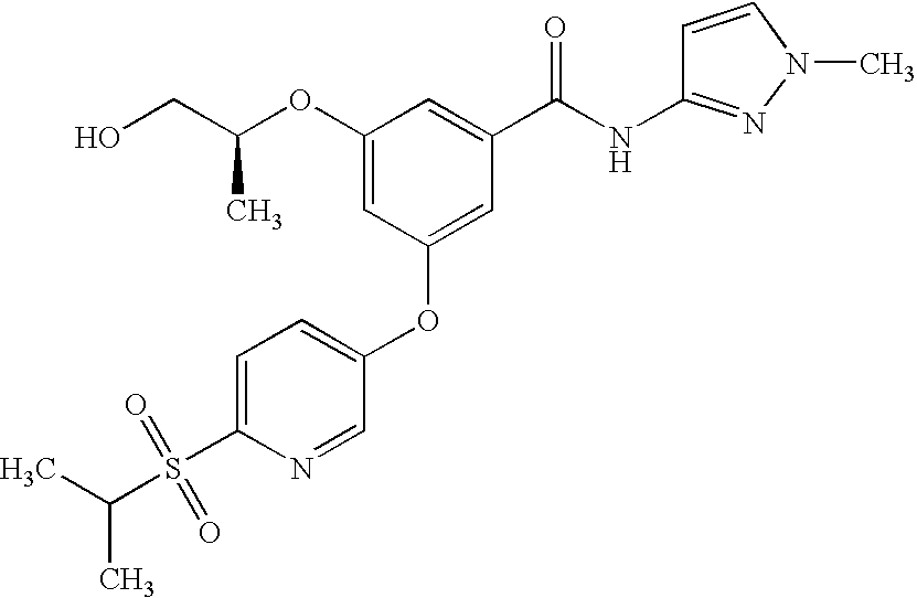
C1=C(S(C(C)C)(=O)=O)N=CC(OC2=CC(C(NC3=NN(C)C=C3)=O)=CC(OC(CO)C)=C2)=C1
